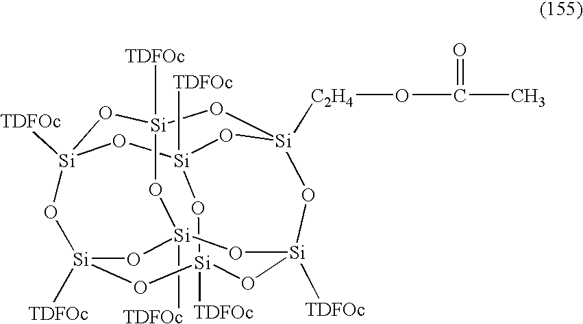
[Si]12([TDFOc])O[Si]3([TDFOc])O[Si]4([C2H4]OC(C)=O)O[Si]([TDFOc])(O1)O[Si]1([TDFOc])O[Si]([TDFOc])(O[Si]([TDFOc])(O3)O[Si]([TDFOc])(O1)O2)O4
